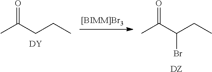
CC(CCC)=O.[DY].CC(C(CC)Br)=O.[DZ]
